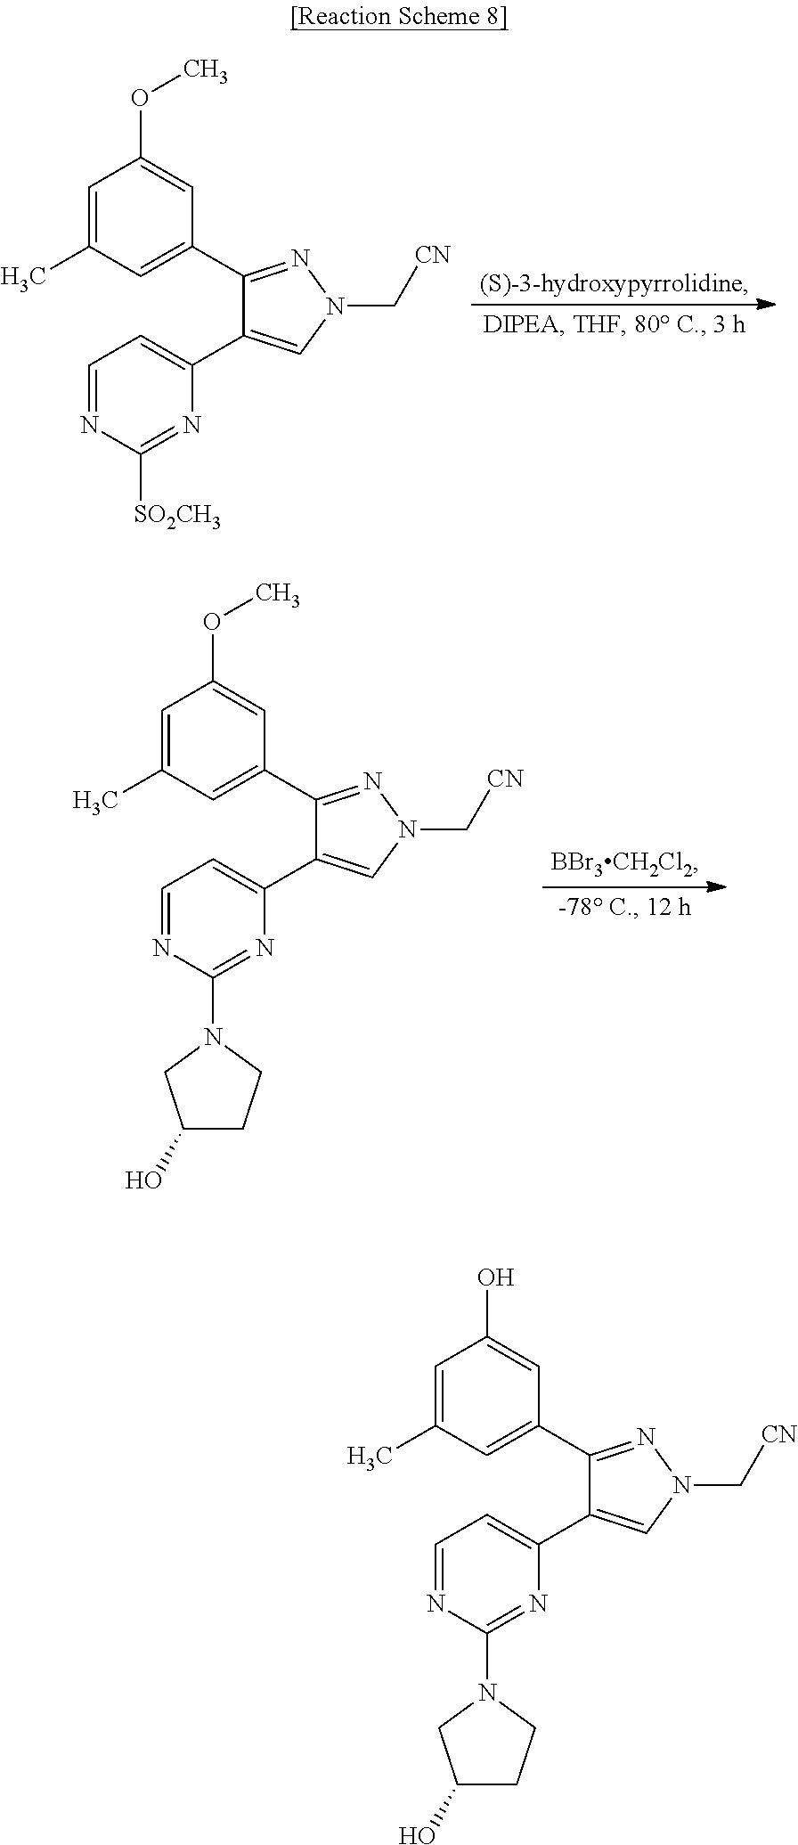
C1=C(C)C=C(C2=NN(C[CN])C=C2C2=CC=NC([SO2CH3])=N2)C=C1OC.C1=C(C)C=C(C2=NN(C[CN])C=C2C2=CC=NC(N3CC(O)CC3)=N2)C=C1O.C1=C(C)C=C(C2=NN(C[CN])C=C2C2=CC=NC(N3CC(O)CC3)=N2)C=C1OC
